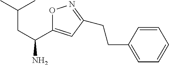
CC(C)CC(N)C1=CC(CCC2=CC=CC=C2)=NO1
